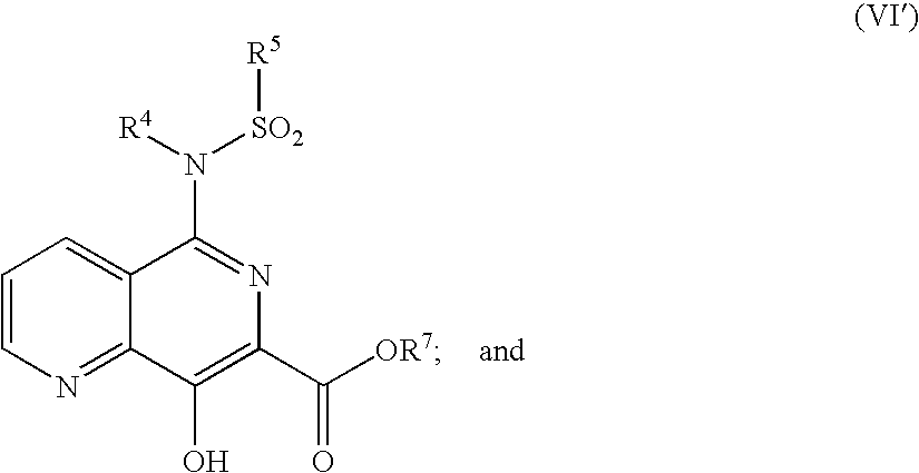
C1=CN=C2C(=C1)C(N([R4])[SO2][R5])=NC(C([OR7])=O)=C2O
